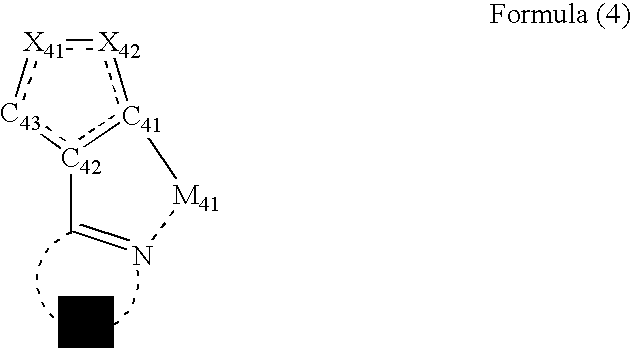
[X41]1:[X42]:[C41]2:[C42](:[C43]:1)C=N[M41]2
